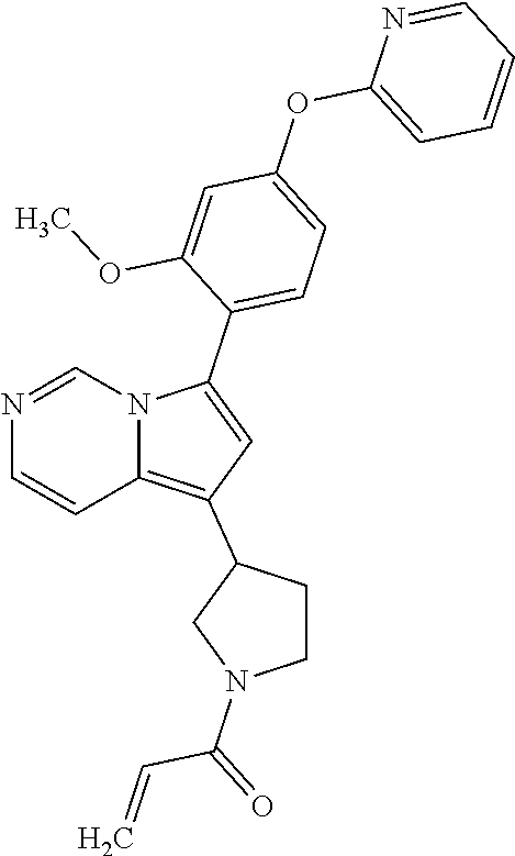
N1=CN2C(=C(C3CCN(C(=O)C=C)C3)C=C2C2=CC=C(OC3=CC=CC=N3)C=C2OC)C=C1
